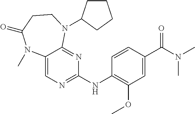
C1(C(N(C)C)=O)=CC(OC)=C(NC2=NC=C3C(=N2)N(C2CCCC2)CCC(=O)N3C)C=C1
